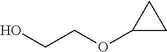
C1(OCCO)CC1
